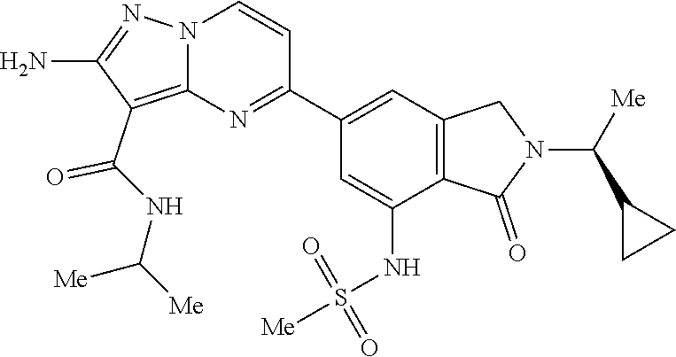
C1(C(NC([Me])[Me])=O)=C2N(N=C1N)C=CC(C1=CC3=C(C(=O)N(C(C4CC4)[Me])C3)C(NS(=O)(=O)[Me])=C1)=N2
